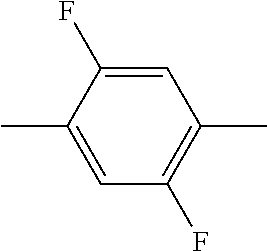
CC1=CC(F)=C(C)C=C1F
